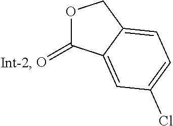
O1C(=O)C2=CC(Cl)=CC=C2C1
